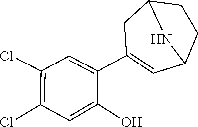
C1C(C2=CC(Cl)=C(Cl)C=C2O)=CC2CCC1N2
